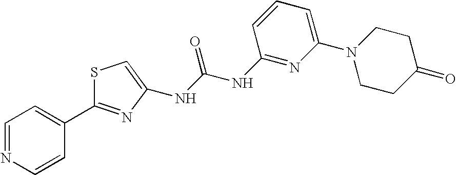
S1C(C2=CC=NC=C2)=NC(NC(NC2=NC(N3CCC(=O)CC3)=CC=C2)=O)=C1
